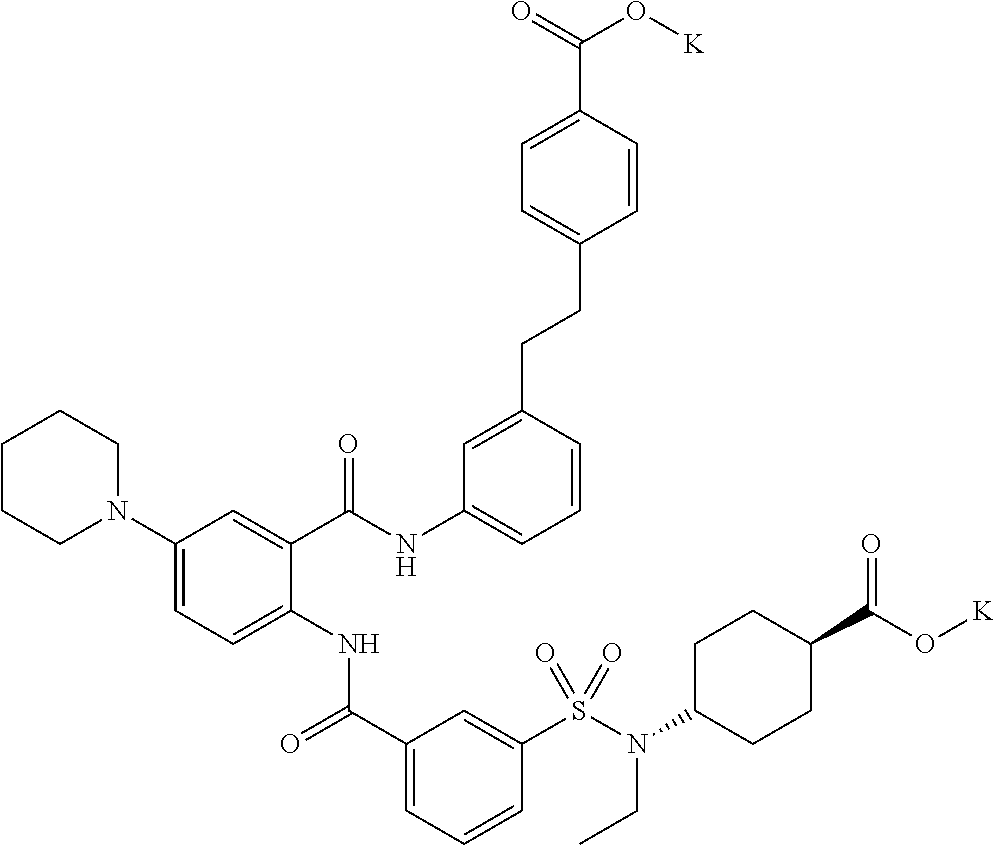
C1(N2CCCCC2)=CC=C(NC(C2=CC=CC(S(N(C3CCC(C(O[K])=O)CC3)CC)(=O)=O)=C2)=O)C(C(NC2=CC=CC(CCC3=CC=C(C(=O)O[K])C=C3)=C2)=O)=C1
